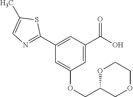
C1(C2=NC=C(C)S2)=CC(C(O)=O)=CC(OCC2COCCO2)=C1
